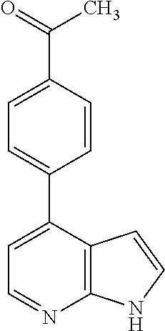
C12=C(C(C3=CC=C(C(=O)C)C=C3)=CC=N1)C=CN2
